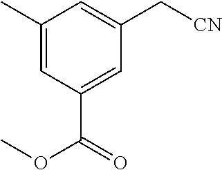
C1(C)=CC(C(=O)OC)=CC(C[CN])=C1
